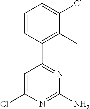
C1=C(Cl)N=C(N)N=C1C1=C(C)C(Cl)=CC=C1
